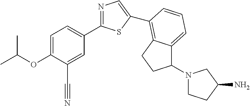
C1=C(OC(C)C)C(C#N)=CC(C2=NC=C(C3=C4C(=CC=C3)C(N3CCC(N)C3)CC4)S2)=C1
